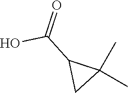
C1(C(O)=O)CC1(C)C
